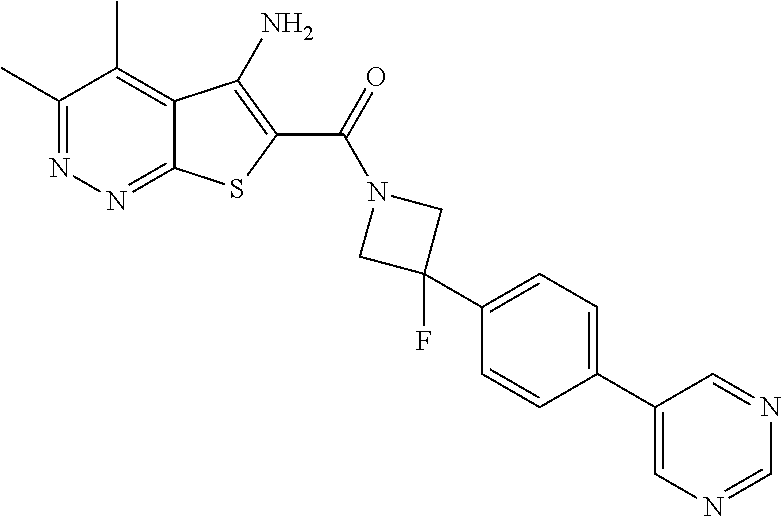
C1(C)=NN=C2C(=C1C)C(N)=C(C(=O)N1CC(F)(C3=CC=C(C4=CN=CN=C4)C=C3)C1)S2
